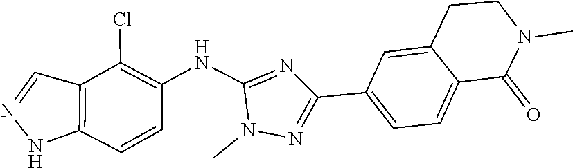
N1N=CC2=C1C=CC(NC1=NC(C3=CC=C4C(=C3)CCN(C)C4=O)=NN1C)=C2Cl
